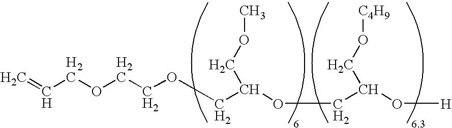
C=CCOCCOCC(COC)OCC(O[H])CO[C4H9]
